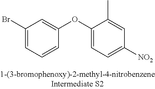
C1(Br)=CC=CC(OC2=CC=C([NO2])C=C2C)=C1
